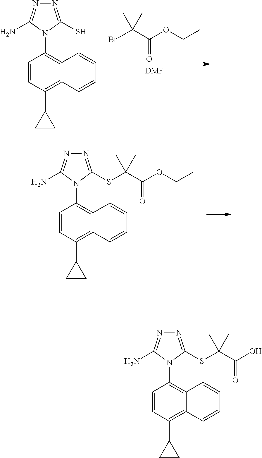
[DMF].BrC(C(OCC)=O)(C)C.N1=C(S)N(C2=C3C(=C(C4CC4)C=C2)C=CC=C3)C(N)=N1.N1=C(SC(C(OCC)=O)(C)C)N(C2=C3C(=C(C4CC4)C=C2)C=CC=C3)C(N)=N1.N1=C(SC(C(O)=O)(C)C)N(C2=C3C(=C(C4CC4)C=C2)C=CC=C3)C(N)=N1
